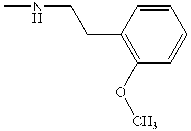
CNCCC1=C(OC)C=CC=C1
